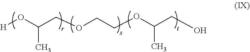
[H]OC(COCCOC(CO)C)C
